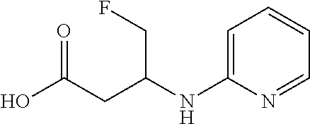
OC(CC(NC1=CC=CC=N1)CF)=O
